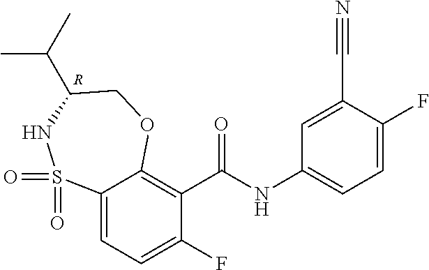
C1=C(F)C(C#N)=CC(NC(=O)C2=C3C(=CC=C2F)S(=O)(=O)NC(C(C)C)CO3)=C1.[R]
